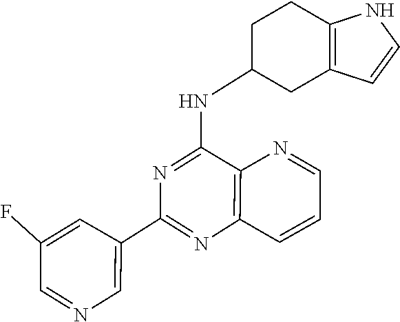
C1(C2=NC3=C(C(NC4CCC5=C(C4)C=CN5)=N2)N=CC=C3)=CN=CC(F)=C1
